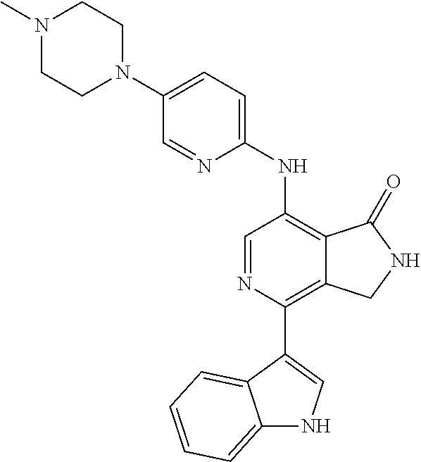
N1(C)CCN(C2=CC=C(NC3=C4C(=C(C5=CNC6=CC=CC=C65)N=C3)CNC4=O)N=C2)CC1
